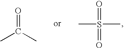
O=C(C)C.O=S(C)(C)=O
